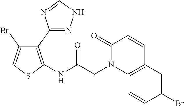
C1(C2=NNC=N2)=C(NC(CN2C3=C(C=CC2=O)C=C(Br)C=C3)=O)SC=C1Br
